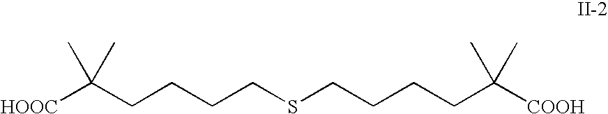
[COOH]C(CCCCSCCCCC([COOH])(C)C)(C)C
